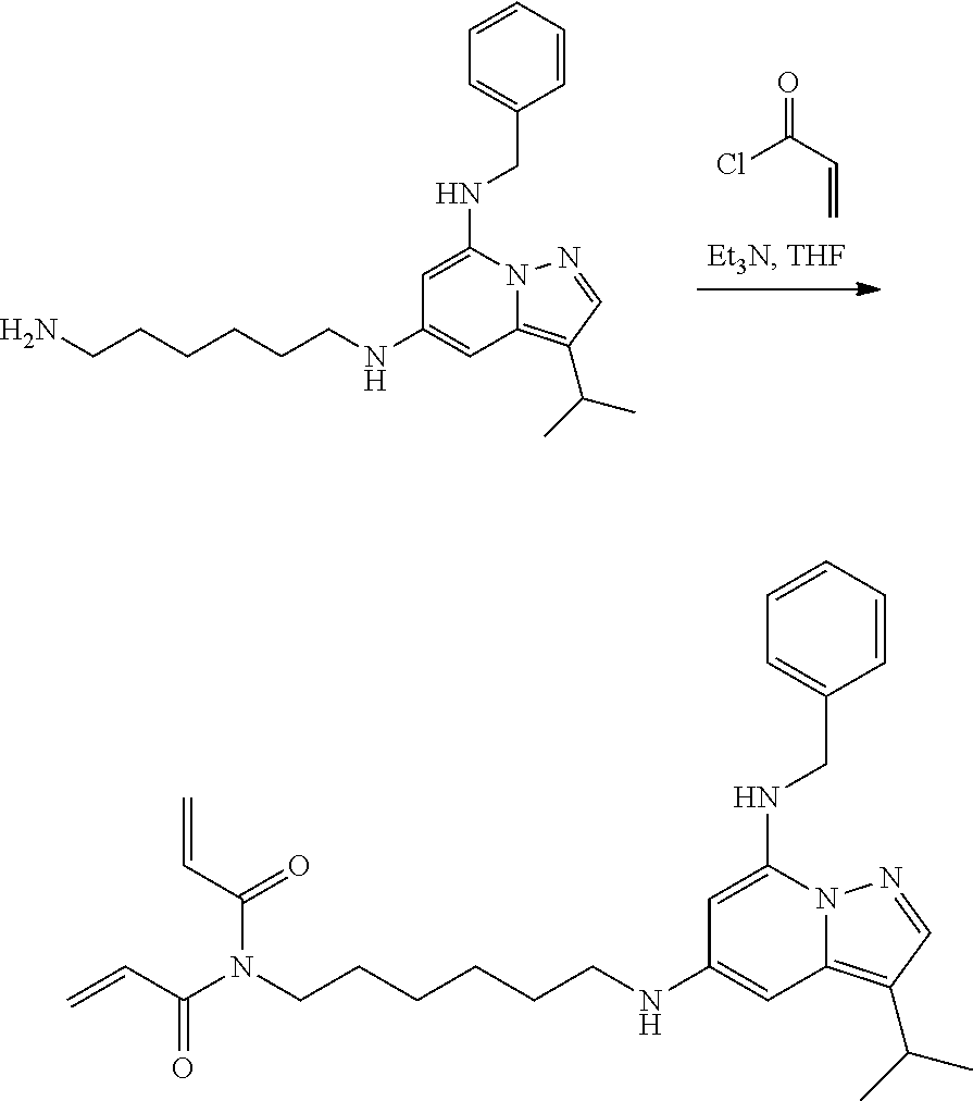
ClC(C=C)=O.C1=CC=CC=C1CNC1=CC(NCCCCCCN)=CC2=C(C(C)C)C=NN21.C1=CC=CC=C1CNC1=CC(NCCCCCCN(C(C=C)=O)C(C=C)=O)=CC2=C(C(C)C)C=NN21
